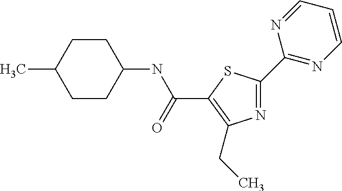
N1=C(C2=NC=CC=N2)SC(C(NC2CCC(C)CC2)=O)=C1CC
